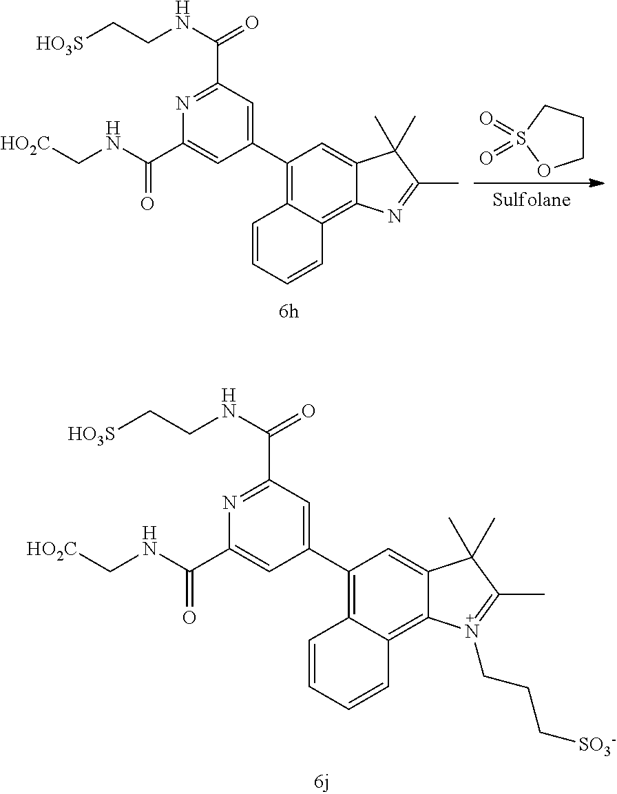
[HO3S]CCNC(=O)C1=NC(C(NC[HO2C])=O)=CC(C2=C3C(=C4C(=C2)C(C)(C)C(C)=N4CCC[SO3-])C=CC=C3)=C1.C1CCS(=O)(=O)O1.[HO3S]CCNC(=O)C1=NC(C(NC[HO2C])=O)=CC(C2=C3C(=C4C(=C2)C(C)(C)C(C)=N4)C=CC=C3)=C1
